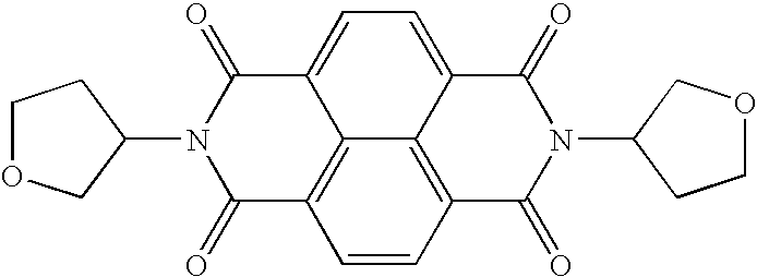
C1(N2C(=O)C3=C4C(=CC=C5C4=C(C=C3)C(=O)N(C3CCOC3)C5=O)C2=O)CCOC1
